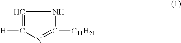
C1=C([H])N=C([C11H21])N1
